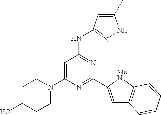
C1=C(C2=NC(N3CCC(O)CC3)=CC(NC3=NNC(C)=C3)=N2)[MeN]C2=C1C=CC=C2
